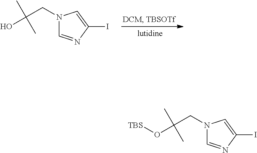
N1(CC(C)(C)O)C=NC(I)=C1.N1(CC(C)(C)O[TBS])C=NC(I)=C1
